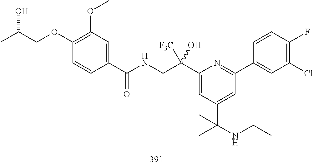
C1(C(CNC(=O)C2=CC(OC)=C(OCC(C)O)C=C2)([F3C])O)=CC(C(NCC)(C)C)=CC(C2=CC(Cl)=C(F)C=C2)=N1
